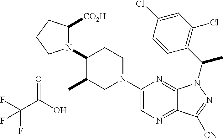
FC(C(O)=O)(F)F.C1(N2C([CO2H])CCC2)C(C)CN(C2=CN=C3C(=N2)N(C(C2=C(Cl)C=C(Cl)C=C2)C)N=C3[CN])CC1
